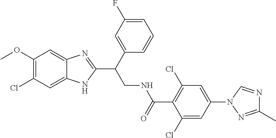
C1(Cl)=C(OC)C=C2C(=C1)NC(C(CNC(C1=C(Cl)C=C(N3N=C(C)N=C3)C=C1Cl)=O)C1=CC(F)=CC=C1)=N2
